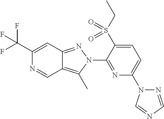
C1(C(F)(F)F)=CC2=NN(C3=NC(N4N=CN=C4)=CC=C3S(CC)(=O)=O)C(C)=C2C=N1
